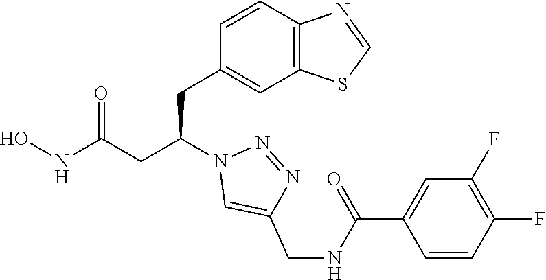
C1(CC(CC(NO)=O)N2C=C(CNC(C3=CC(F)=C(F)C=C3)=O)N=N2)=CC2=C(C=C1)N=CS2
